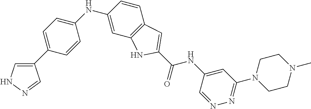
C1=C(NC2=CC3=C(C=C2)C=C(C(=O)NC2=CC(N4CCN(C)CC4)=NN=C2)N3)C=CC(C2=CNN=C2)=C1
